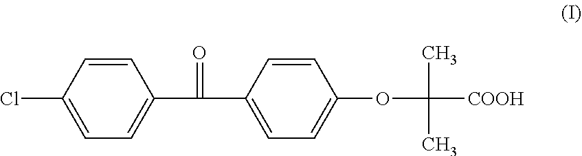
C1(Cl)=CC=C(C(C2=CC=C(OC(C)(C)[COOH])C=C2)=O)C=C1
